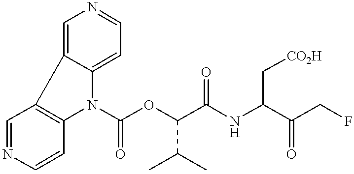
C1=NC=CC2=C1C1=CN=CC=C1N2C(OC(C(NC(C(CF)=O)C[CO2H])=O)C(C)C)=O
